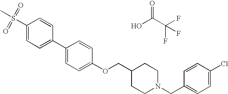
S(C1=CC=C(C2=CC=C(OCC3CCN(CC4=CC=C(Cl)C=C4)CC3)C=C2)C=C1)(C)(=O)=O.OC(C(F)(F)F)=O
